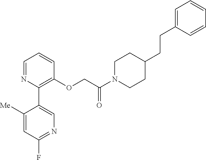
C1=NC(C2=CN=C(F)C=C2[Me])=C(OCC(N2CCC(CCC3=CC=CC=C3)CC2)=O)C=C1
